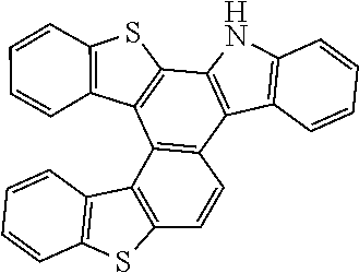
C1=CC2=C(C3=C1C1=C(C4=C3C3=C(C=CC=C3)S4)NC3=C1C=CC=C3)C1=C(S2)C=CC=C1
